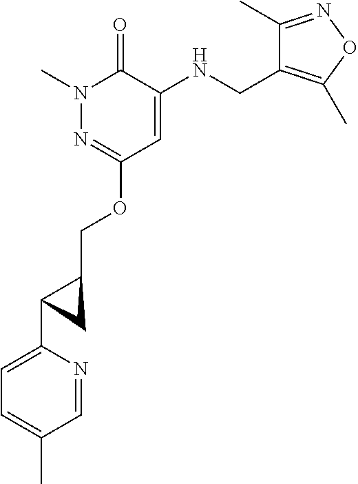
N1(C)N=C(OCC2CC2C2=CC=C(C)C=N2)C=C(NCC2=C(C)ON=C2C)C1=O
